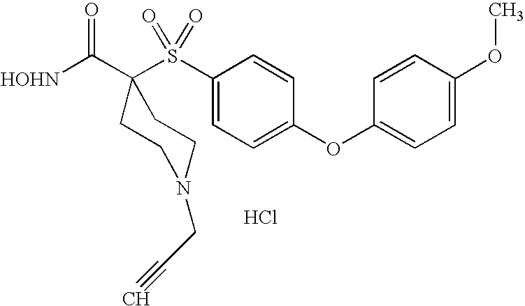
[HOHN]C(C1(S(C2=CC=C(OC3=CC=C(OC)C=C3)C=C2)(=O)=O)CCN(CC#C)CC1)=O.Cl
